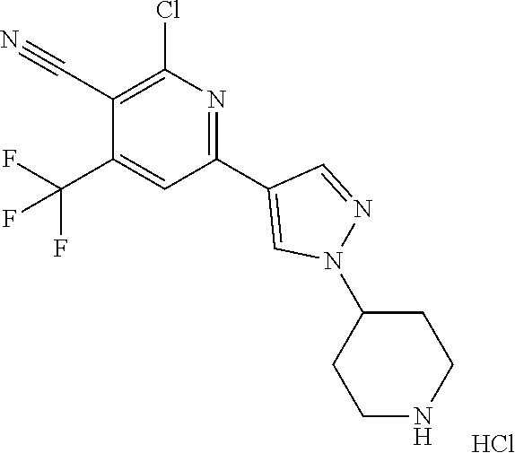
C1(C#N)=C(Cl)N=C(C2=CN(C3CCNCC3)N=C2)C=C1C(F)(F)F.Cl
